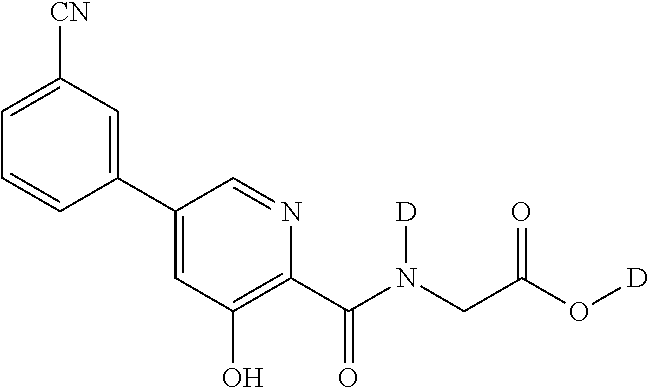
C1(C2=CC(O)=C(C(N(CC(O[D])=O)[D])=O)N=C2)=CC([CN])=CC=C1
